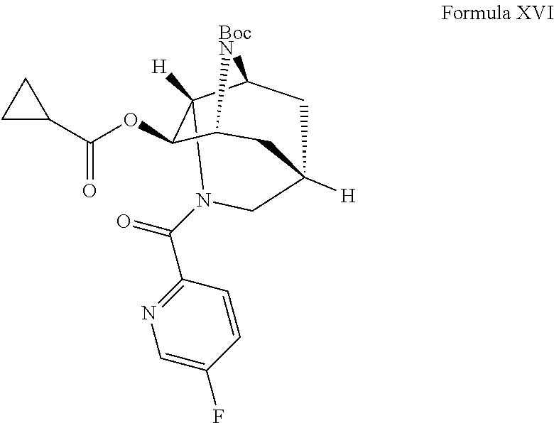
C12([H])C(OC(=O)C3CC3)C3[BocN]C1CC([H])(C3)CN2C(C1=NC=C(F)C=C1)=O
